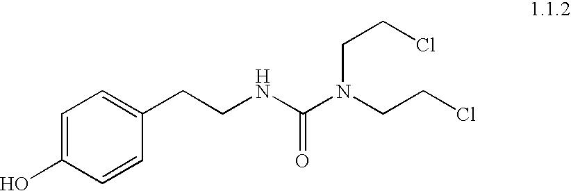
C(N(C(NCCC1=CC=C(O)C=C1)=O)CCCl)CCl
